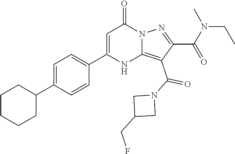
C1=C(C2CCCCC2)C=CC(C2=CC(=O)N3C(=C(C(N4CC(CF)C4)=O)C(C(=O)N(C)CC)=N3)N2)=C1
